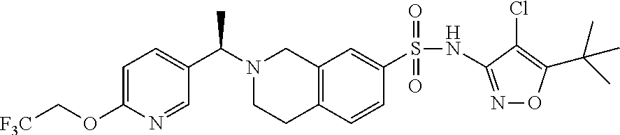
C1=C(OC[F3C])N=CC(C(N2CCC3=C(C2)C=C(S(NC2=NOC(C(C)(C)C)=C2Cl)(=O)=O)C=C3)C)=C1
